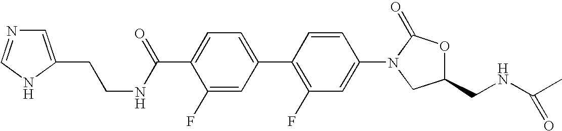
C1=C(C(NCCC2=CN=CN2)=O)C(F)=CC(C2=C(F)C=C(N3CC(CNC(C)=O)OC3=O)C=C2)=C1
